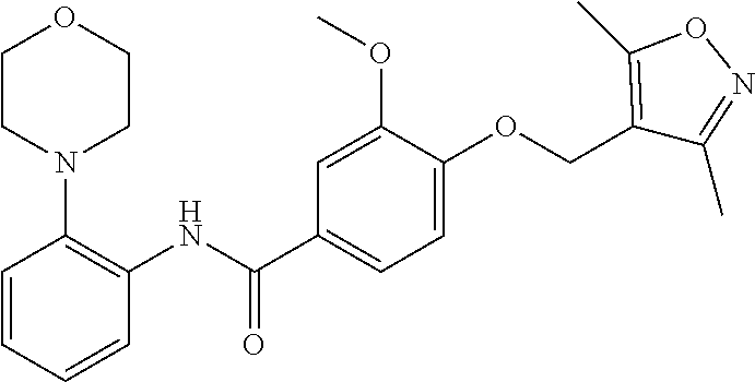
C1=CC=CC(NC(C2=CC=C(OCC3=C(C)ON=C3C)C(OC)=C2)=O)=C1N1CCOCC1
